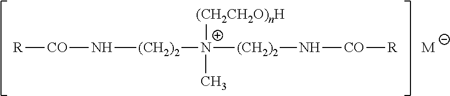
[R][CO]N[(CH2)2][N+]([(CH2)2]N[CO][R])([(CH2CH2O)nH])C.[M]
